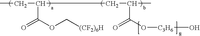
CCC(CC(C)C(O[C3H6]O)=O)C(OC[(CF2)6H])=O
